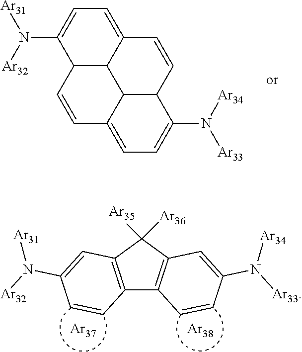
C1=C2C3C(C(N([Ar32])[Ar31])=C1)C=CC1=CC=C(N([Ar34])[Ar33])C(C31)C=C2.C12=C(C([Ar35])([Ar36])C3=C1C=CC(N([Ar33])[Ar34])=C3)C=C(N([Ar32])[Ar31])C=C2.[Ar37].[Ar38]
